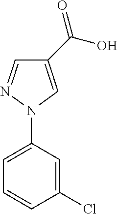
C1=CC(Cl)=CC(N2C=C(C(=O)O)C=N2)=C1
